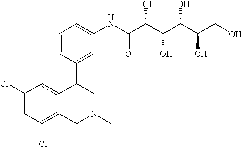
C1(Cl)=CC(Cl)=C2C(=C1)C(C1=CC(NC(C(C(C(C(CO)O)O)O)O)=O)=CC=C1)CN(C)C2
